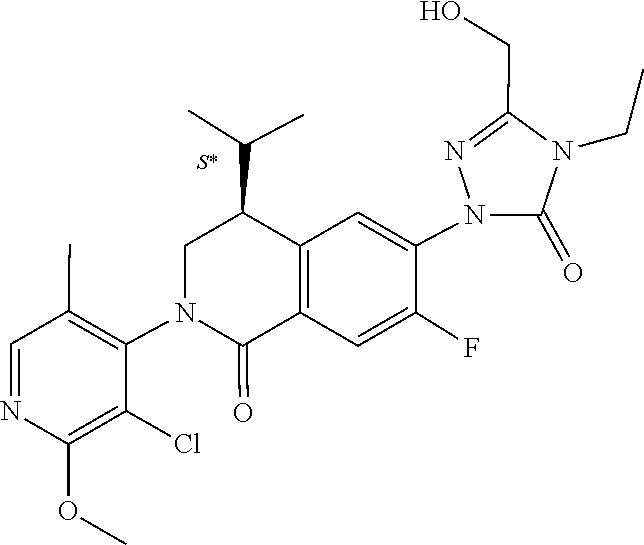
CCN1C(=O)N(C2=CC3=C(C=C2F)C(=O)N(C2=C(C)C=NC(OC)=C2Cl)CC3C(C)C)N=C1CO
